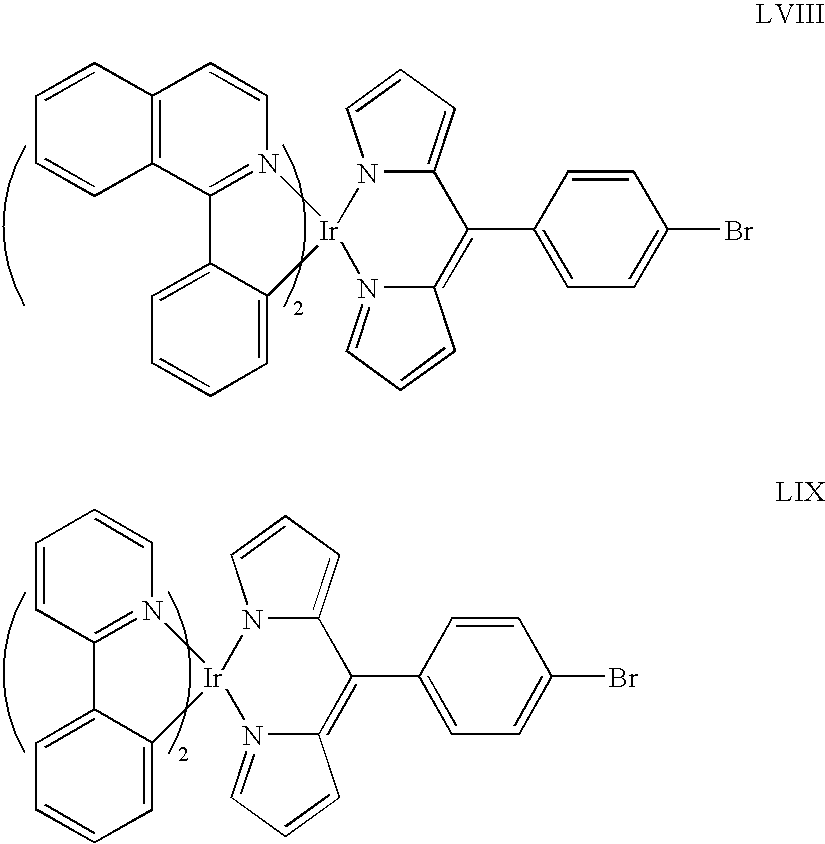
C12=C(C=CC=C1)C=CN1=C2C2=CC=CC=C2[Ir]12N1=CC=CC1=C(C1=CC=C(Br)C=C1)C1=CC=CN12.C1=CC=CN2=C1C1=CC=CC=C1[Ir]21N2=CC=CC2=C(C2=CC=C(Br)C=C2)C2=CC=CN21
